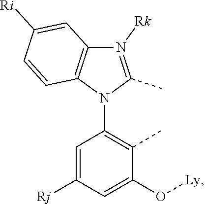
C1=C([Rj])C=C(O[Ly])C(C)=C1N1C(C)=N([Rk])C2=C1C=CC([Ri])=C2
